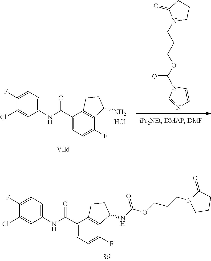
C1(Cl)=CC(NC(C2=CC=C(F)C3=C2CCC3NC(OCCCN2C(=O)CCC2)=O)=O)=CC=C1F.C1(Cl)=CC(NC(C2=CC=C(F)C3=C2CCC3N)=O)=CC=C1F.Cl.N1(CCCOC(N2C=NC=C2)=O)CCCC1=O
